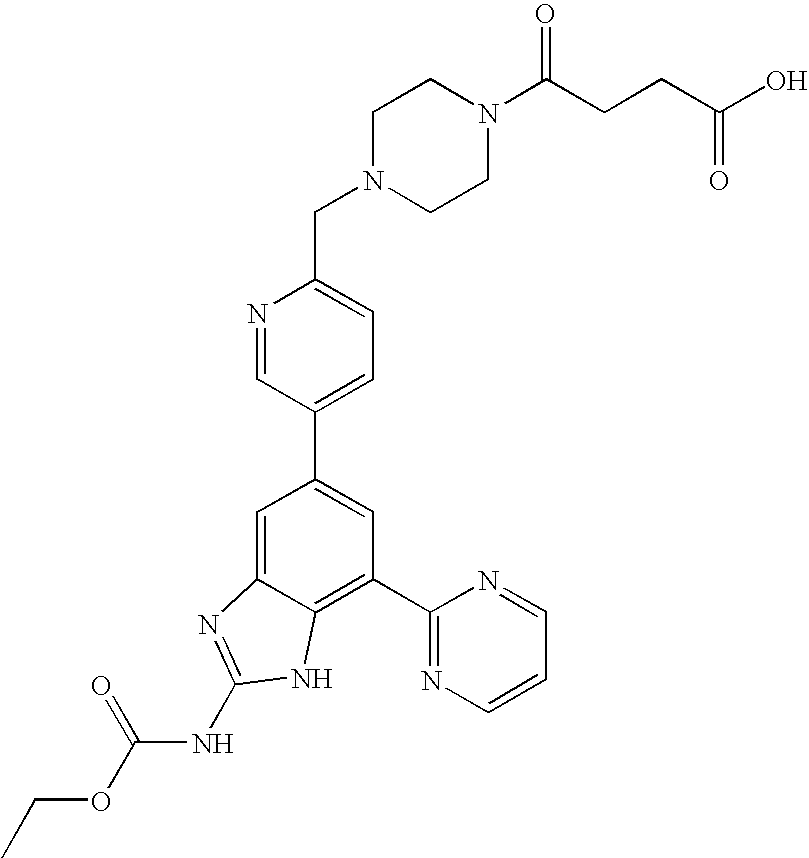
N1=CC(C2=CC(C3=NC=CC=N3)=C3C(=C2)N=C(NC(OCC)=O)N3)=CC=C1CN1CCN(C(CCC(O)=O)=O)CC1
